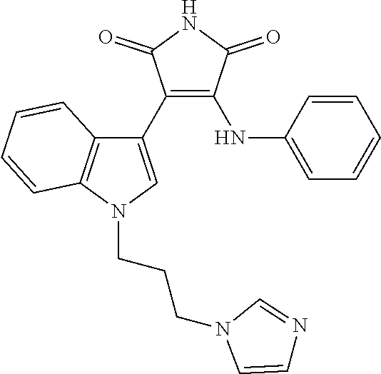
C1(C2=CN(CCCN3C=CN=C3)C3=C2C=CC=C3)=C(NC2=CC=CC=C2)C(=O)NC1=O
